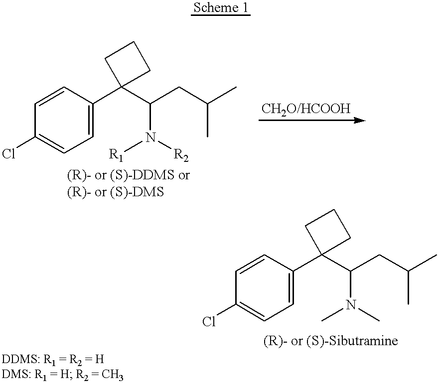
ClC1=CC=C(C2(C(CC(C)C)N([R1])[R2])CCC2)C=C1.ClC1=CC=C(C2(C(CC(C)C)N(C)C)CCC2)C=C1
